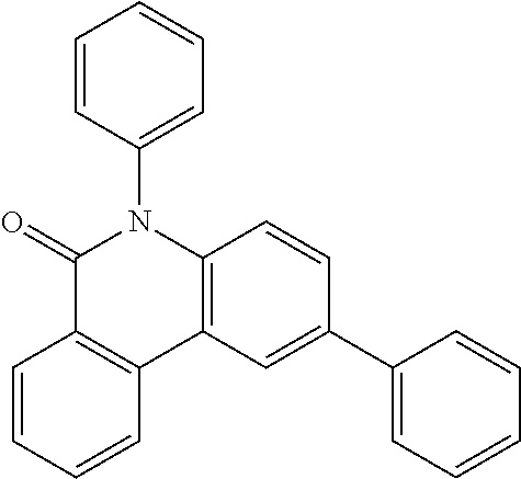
C12=C(C=C(C3=CC=CC=C3)C=C1)C1=C(C(=O)N2C2=CC=CC=C2)C=CC=C1
